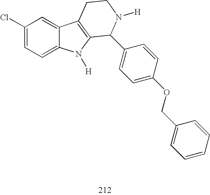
C1(Cl)=CC=C2C(=C1)C1=C(N2[H])C(C2=CC=C(OCC3=CC=CC=C3)C=C2)N([H])CC1
